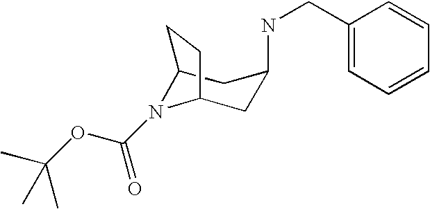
C12N(C(=O)OC(C)(C)C)C(CC(NCC3=CC=CC=C3)C1)CC2
